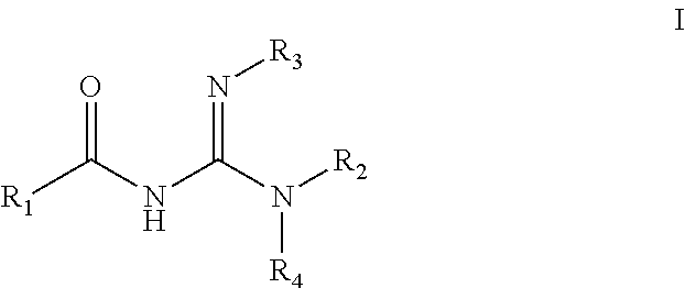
O=C(NC(N([R2])[R4])=N[R3])[R1]
